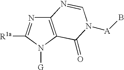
C12=C(N([G])C([R1a])=N1)C(=O)N([A]B)C=N2
